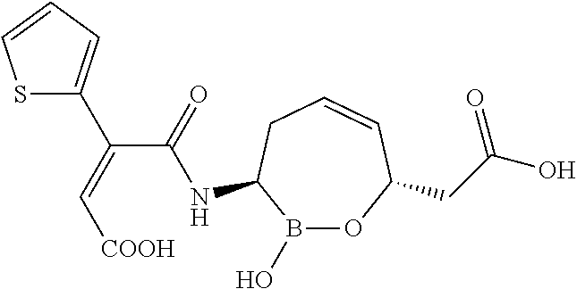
N(C1B(O)OC(CC(O)=O)C=CC1)C(C(=C[COOH])C1=CC=CS1)=O
